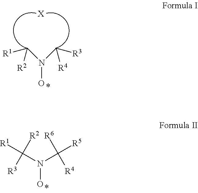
N(O)(C([R1])[R2])C([R4])[R3].[X].N(O)(C([R2])([R3])[R1])C([R5])([R6])[R4]
